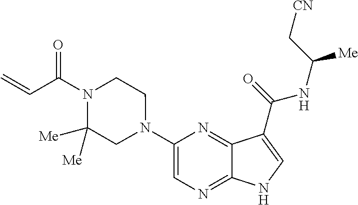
C1(N2CCN(C(C=C)=O)C([Me])([Me])C2)=CN=C2C(=N1)C(C(=O)NC([Me])C[CN])=CN2
